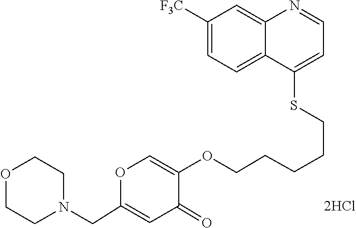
C1CN(CC2=CC(=O)C(OCCCCCSC3=CC=NC4=CC([F3C])=CC=C43)=CO2)CCO1
